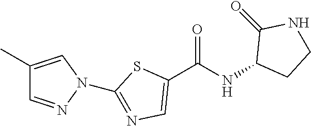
C1(C(NC2CCNC2=O)=O)=CN=C(N2N=CC(C)=C2)S1
